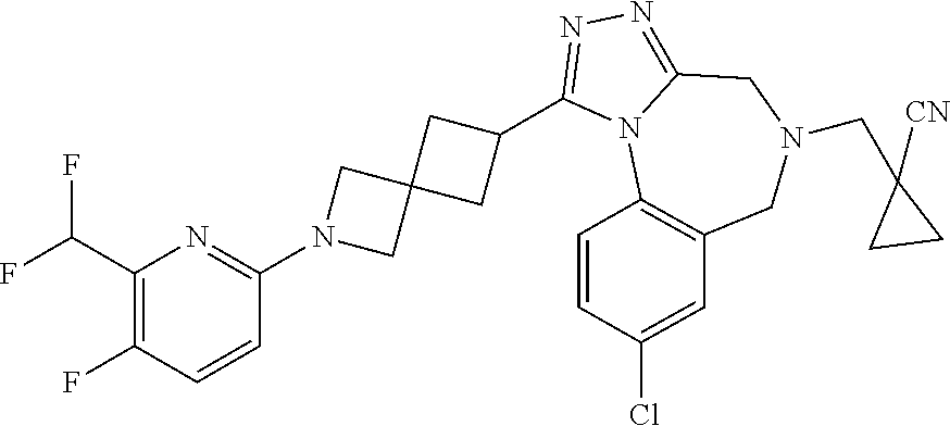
C1(F)=C(C(F)F)N=C(N2CC3(C2)CC(C2=NN=C4N2C2=C(CN(CC5([CN])CC5)C4)C=C(Cl)C=C2)C3)C=C1
